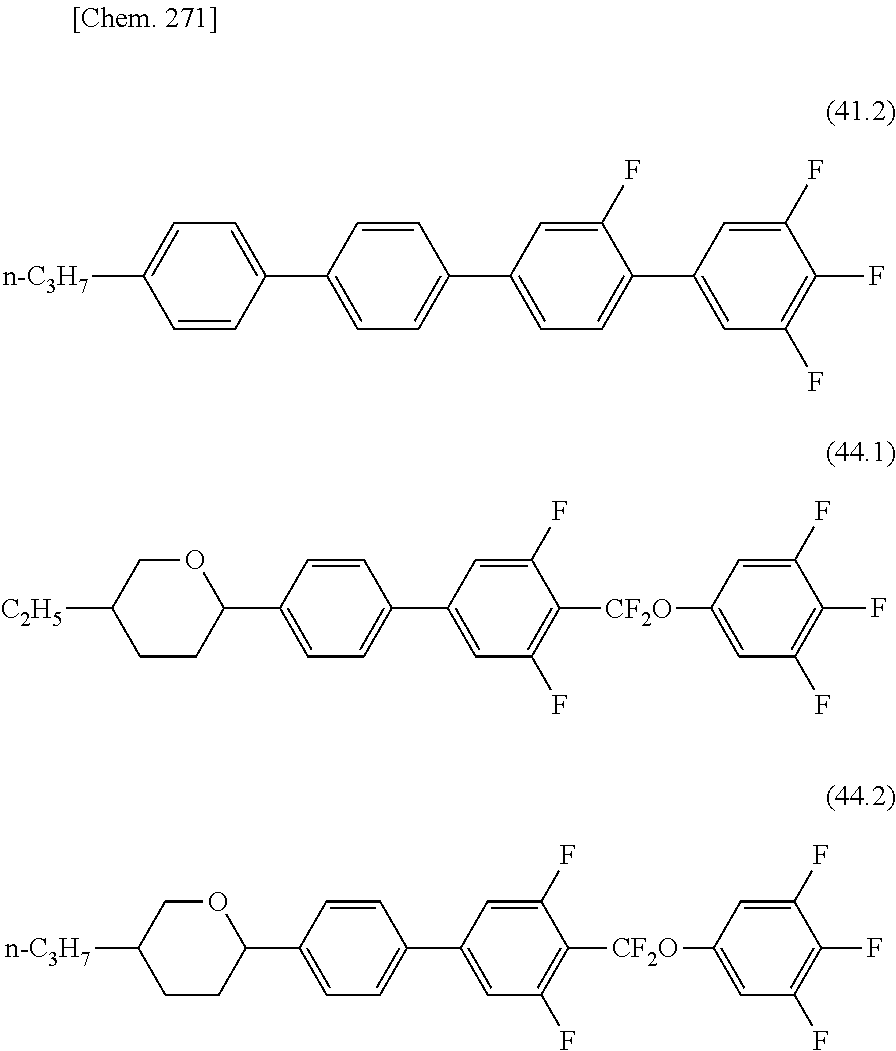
C1(C2=CC=C(C3=CC=C(C4=CC(F)=C(F)C(F)=C4)C(F)=C3)C=C2)=CC=C([n-C3H7])C=C1.C1(C2=CC=C(C3=CC(F)=C([CF2O]C4=CC(F)=C(F)C(F)=C4)C(F)=C3)C=C2)OCC([C2H5])CC1.C1(C2=CC=C(C3=CC(F)=C([CF2O]C4=CC(F)=C(F)C(F)=C4)C(F)=C3)C=C2)OCC([n-C3H7])CC1
